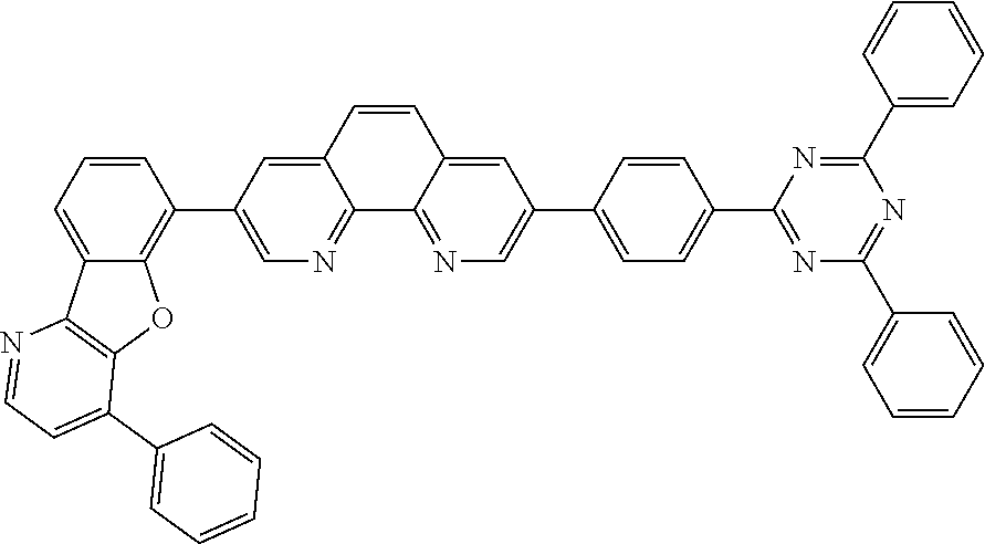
C12=CC=CC(C3=CN=C4C(=C3)C=CC3=CC(C5=CC=C(C6=NC(C7=CC=CC=C7)=NC(C7=CC=CC=C7)=N6)C=C5)=CN=C43)=C1OC1=C2N=CC=C1C1=CC=CC=C1
